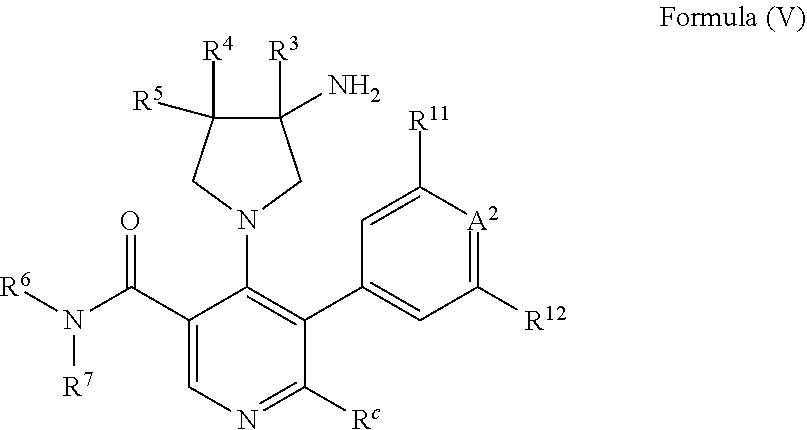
C1([R3])(N)C([R4])([R5])CN(C2=C(C3=CC([R12])=[A2]C([R11])=C3)C([Rc])=NC=C2C(N([R6])[R7])=O)C1
